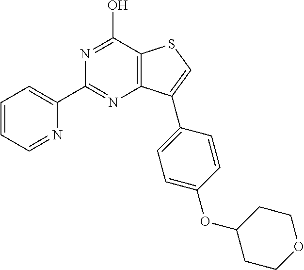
C1=CC=NC(C2=NC3=C(C(O)=N2)SC=C3C2=CC=C(OC3CCOCC3)C=C2)=C1
